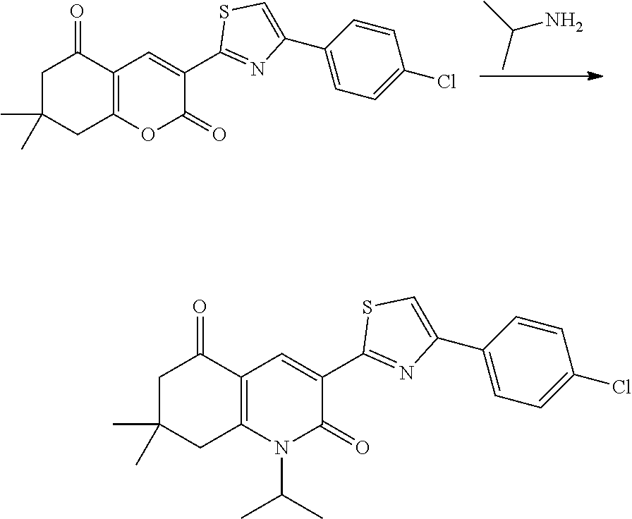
CC(C)N.O1C(=O)C(C2=NC(C3=CC=C(Cl)C=C3)=CS2)=CC2=C1CC(C)(C)CC2=O.N1(C(C)C)C(=O)C(C2=NC(C3=CC=C(Cl)C=C3)=CS2)=CC2=C1CC(C)(C)CC2=O
